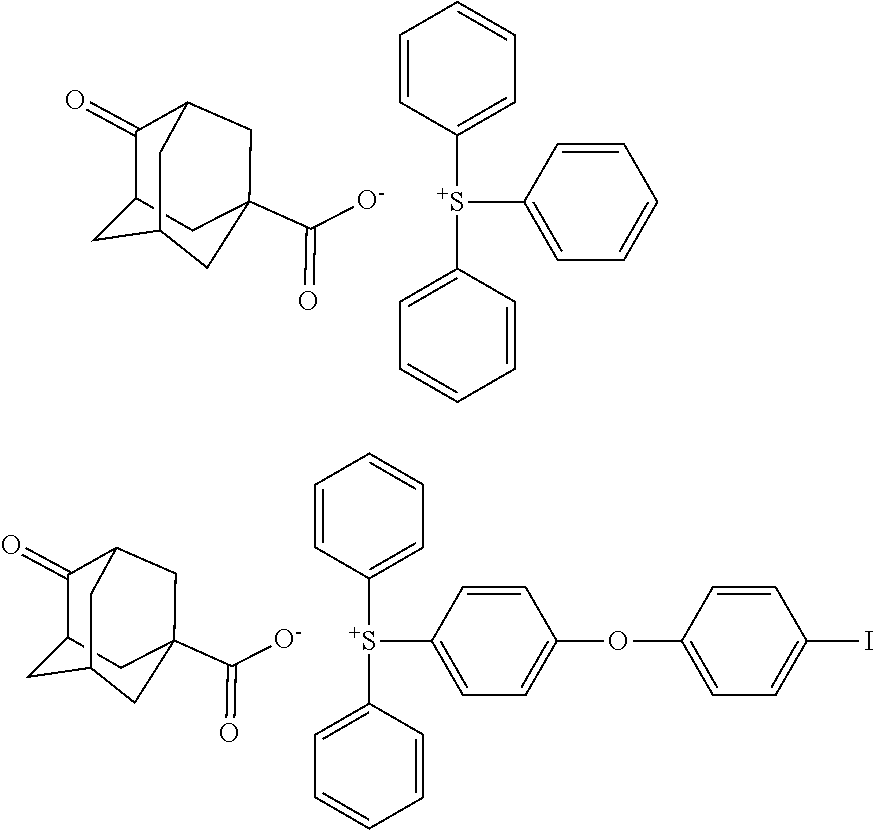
C1=CC([S+](C2=CC=CC=C2)C2=CC=CC=C2)=CC=C1.C12(C(=O)[O-])CC3CC(C(=O)C(C1)C3)C2.C1=CC([S+](C2=CC=CC=C2)C2=CC=C(OC3=CC=C(I)C=C3)C=C2)=CC=C1.C12(C(=O)[O-])CC3CC(C(=O)C(C1)C3)C2
